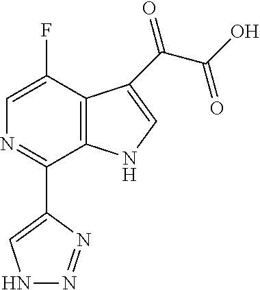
C12=C(C(F)=CN=C1C1=CNN=N1)C(C(C(O)=O)=O)=CN2
